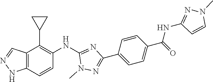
C12=C(C=CC(NC3=NC(C4=CC=C(C(NC5=NN(C)C=C5)=O)C=C4)=NN3C)=C1C1CC1)NN=C2
